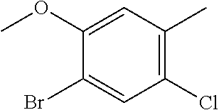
C1(Cl)=C(C)C=C(OC)C(Br)=C1
